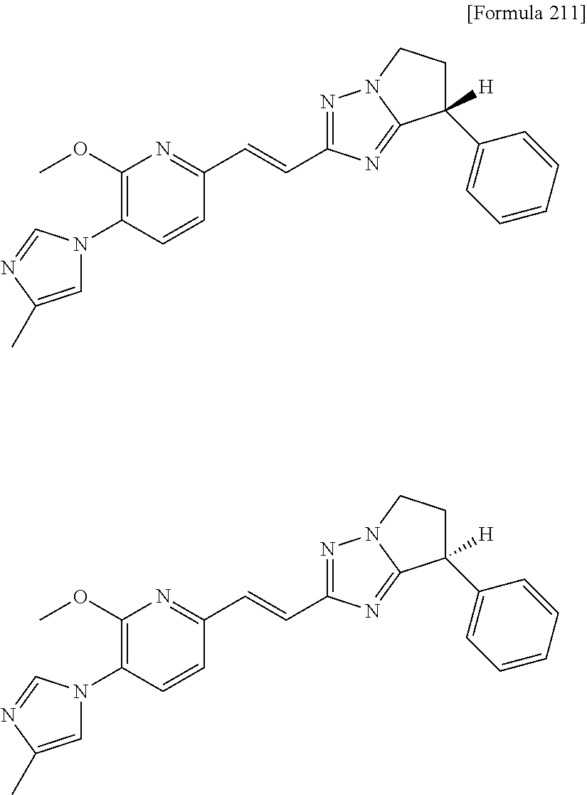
C1=C(C)N=CN1C1=C(OC)N=C(C=CC2=NN3CCC([H])(C4=CC=CC=C4)C3=N2)C=C1.C1=C(C)N=CN1C1=C(OC)N=C(C=CC2=NN3CCC([H])(C4=CC=CC=C4)C3=N2)C=C1
